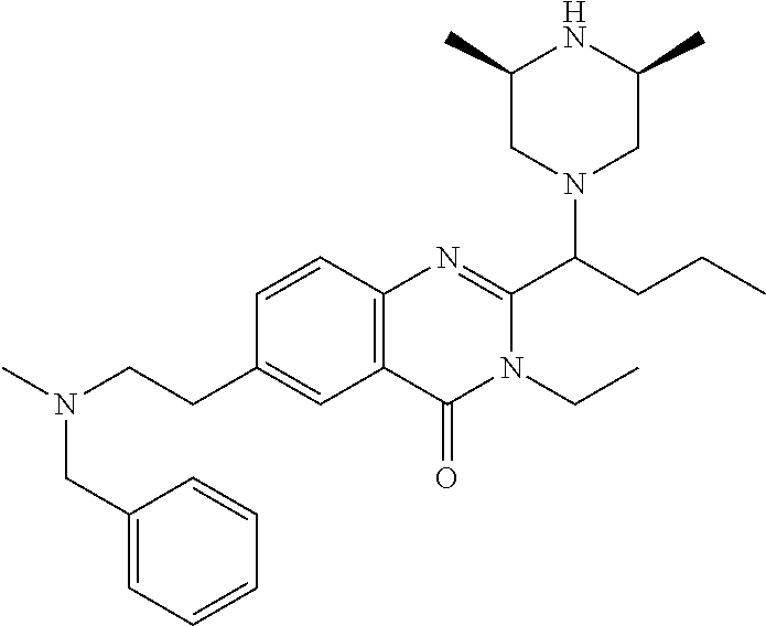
C1(CCN(C)CC2=CC=CC=C2)=CC2=C(C=C1)N=C(C(N1CC(C)NC(C)C1)CCC)N(CC)C2=O
